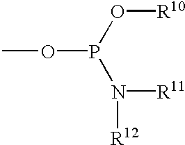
COP(O[R10])N([R11])[R12]
